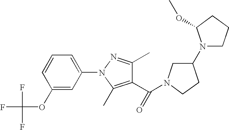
C1(C)=NN(C2=CC=CC(OC(F)(F)F)=C2)C(C)=C1C(N1CC(N2CCCC2OC)CC1)=O
